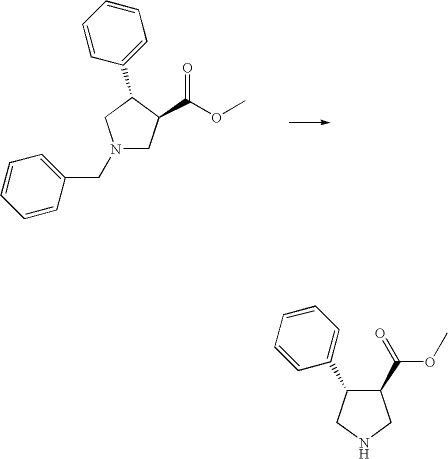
N1(CC2=CC=CC=C2)CC(C(OC)=O)C(C2=CC=CC=C2)C1.C1(C(OC)=O)C(C2=CC=CC=C2)CNC1
